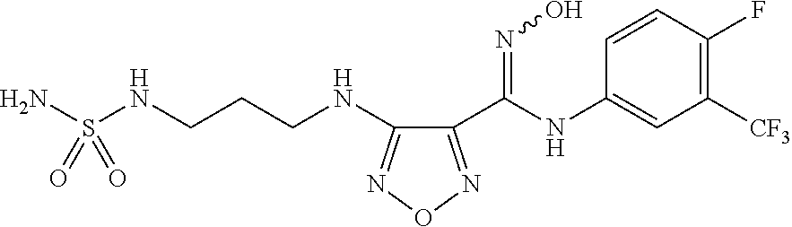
NS(NCCCNC1=NON=C1C(NC1=CC([CF3])=C(F)C=C1)=NO)(=O)=O
